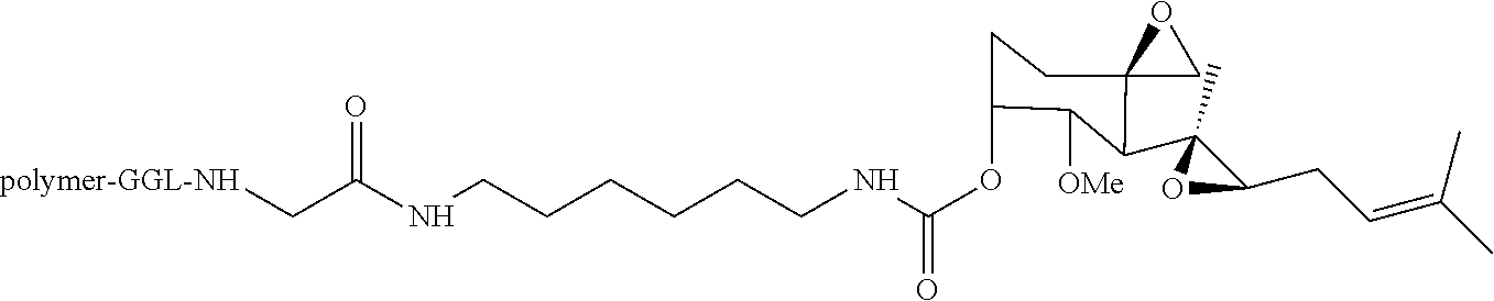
[polymer-GGL-NH]CC(NCCCCCCNC(OC1CCC2(C(C3(C)C(CC=C(C)C)O3)C1[OMe])CO2)=O)=O
